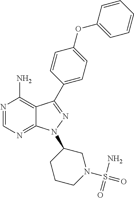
N1=CN=C2C(=C1N)C(C1=CC=C(OC3=CC=CC=C3)C=C1)=NN2C1CCCN(S(=O)(N)=O)C1
